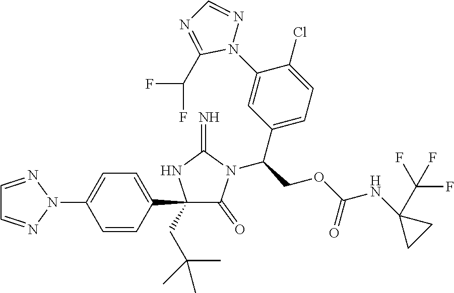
C1(N2N=CC=N2)=CC=C(C2(CC(C)(C)C)C(=O)N(C(C3=CC=C(Cl)C(N4N=CN=C4C(F)F)=C3)COC(=O)NC3(C(F)(F)F)CC3)C(=N)N2)C=C1
